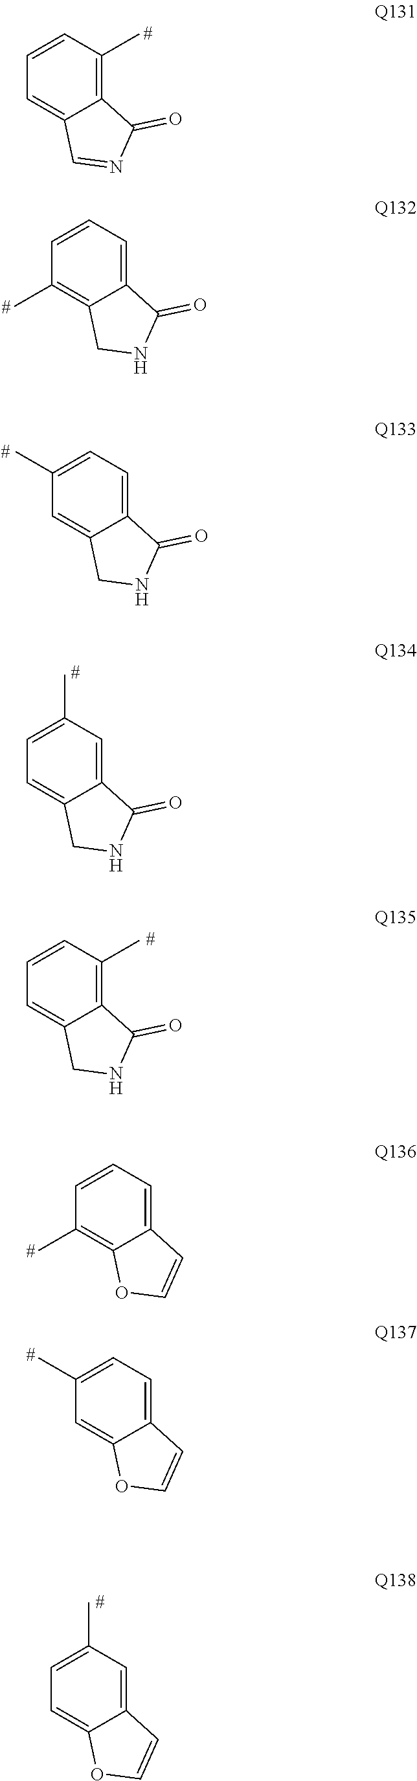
C1=CC(C)=C2C(=C1)C=NC2=O.C1=CC=C2C(=C1C)CNC2=O.C1(C)=CC=C2C(=C1)CNC2=O.C1=C(C)C=C2C(=C1)CNC2=O.C1=CC(C)=C2C(=C1)CNC2=O.C1=CC=C2C(=C1C)OC=C2.C1(C)=CC=C2C(=C1)OC=C2.C1=C(C)C=C2C(=C1)OC=C2
